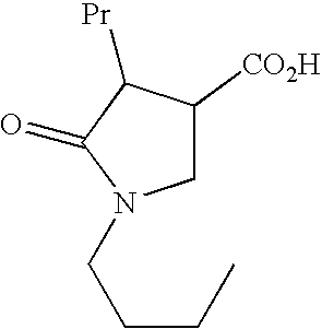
C1C([CO2H])C([Pr])C(=O)N1CCCC
